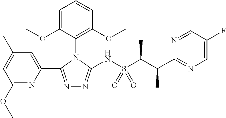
C1(OC)=NC(C2=NN=C(NS(C(C(C3=NC=C(F)C=N3)C)C)(=O)=O)N2C2=C(OC)C=CC=C2OC)=CC(C)=C1
